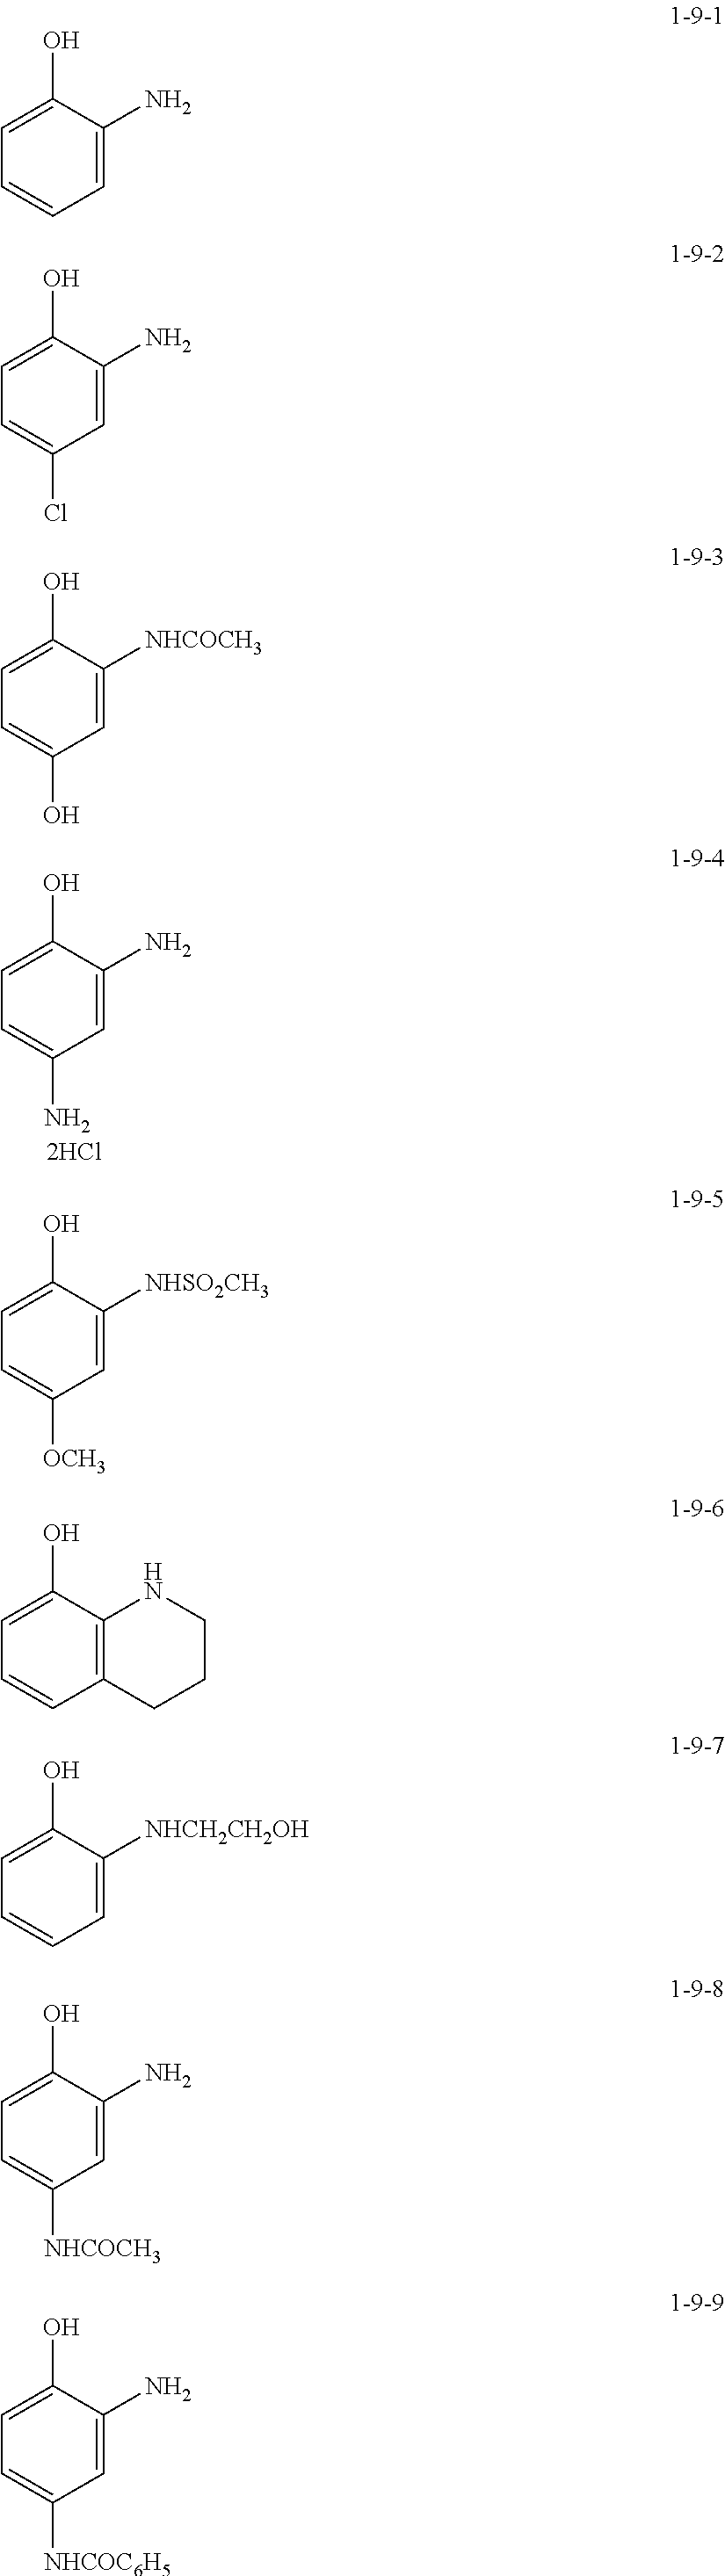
C1(O)=CC=C(N)C=C1N.[2HCl].C1(O)=CC=CC=C1N.C1(O)=CC=C(Cl)C=C1N.C1(O)=CC=C(O)C=C1[NHCOCH3].C1(O)=CC=C([OCH3])C=C1[NHSO2CH3].C1(O)=CC=CC2=C1NCCC2.C1(O)=CC=CC=C1[NHCH2CH2OH].C1(O)=CC=C([NHCOCH3])C=C1N.C1(O)=CC=C([NHCOC6H5])C=C1N
